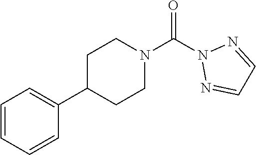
O=C(N1N=CC=N1)N1CCC(C2=CC=CC=C2)CC1
